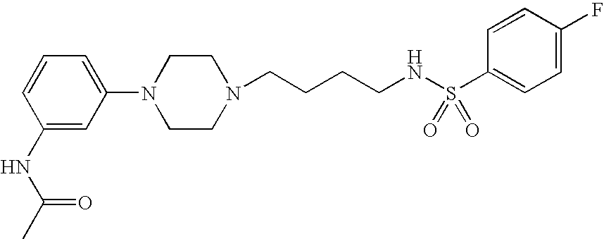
C1=C(N2CCN(CCCCNS(C3=CC=C(F)C=C3)(=O)=O)CC2)C=C(NC(C)=O)C=C1
